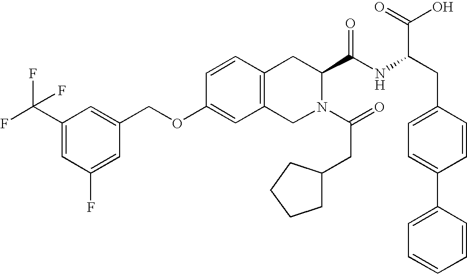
C12=C(CN(C(=O)CC3CCCC3)C(C(NC(CC3=CC=C(C4=CC=CC=C4)C=C3)C(=O)O)=O)C1)C=C(OCC1=CC(C(F)(F)F)=CC(F)=C1)C=C2
